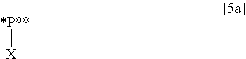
[X][*P**]
